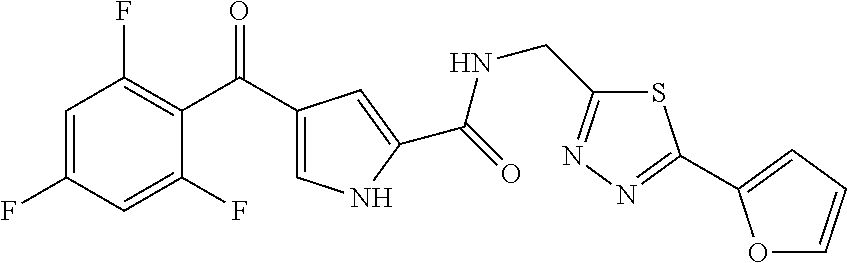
C1=C(F)C=C(F)C(C(C2=CNC(C(=O)NCC3=NN=C(C4=CC=CO4)S3)=C2)=O)=C1F
